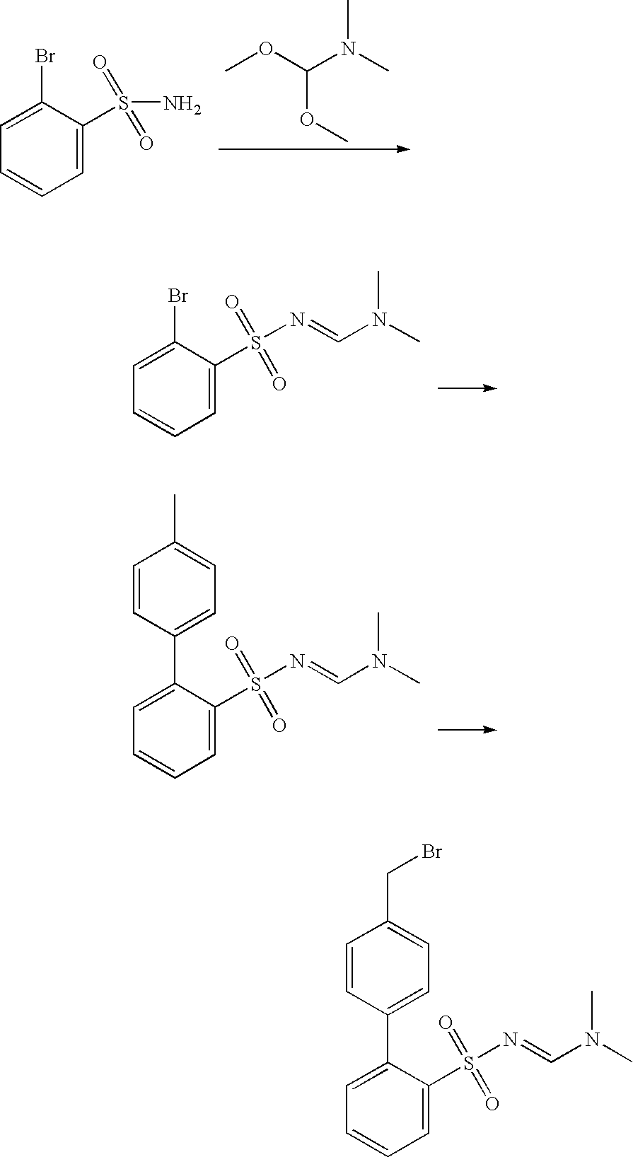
C1=C(S(N=CN(C)C)(=O)=O)C(C2=CC=C(C)C=C2)=CC=C1.C1=C(S(N)(=O)=O)C(Br)=CC=C1.COC(N(C)C)OC.C1=C(S(N=CN(C)C)(=O)=O)C(Br)=CC=C1.C1=C(S(N=CN(C)C)(=O)=O)C(C2=CC=C(CBr)C=C2)=CC=C1
